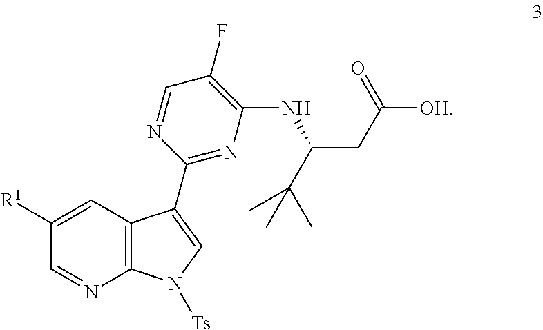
[OH]C(=O)CC(C(C)(C)C)NC1=C(F)C=NC(C2=CN([Ts])C3=C2C=C([R1])C=N3)=N1
